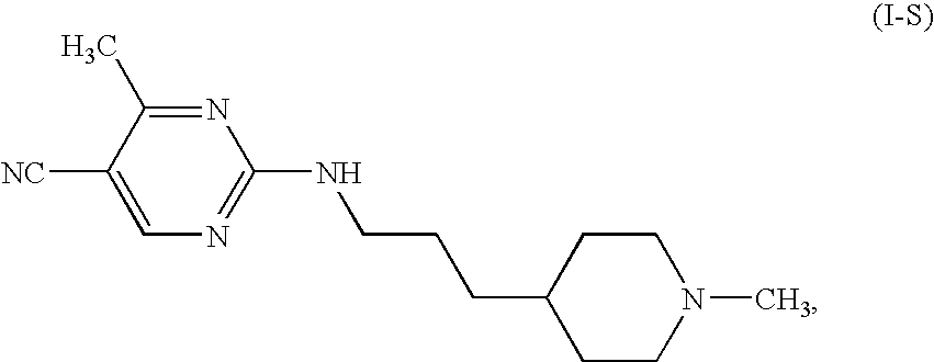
C1=C([NC])C(C)=NC(NCCCC2CCN(C)CC2)=N1
